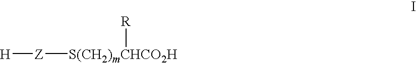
[Z]([S(CH2)mCHCO2H][R])[H]
